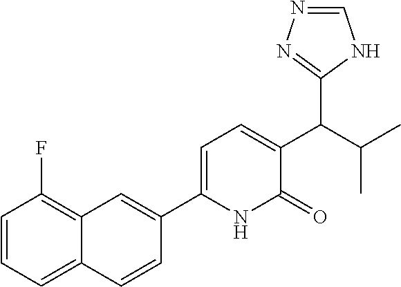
C1=CC=C2C(=C1F)C=C(C1=CC=C(C(C(C)C)C3=NN=CN3)C(=O)N1)C=C2
